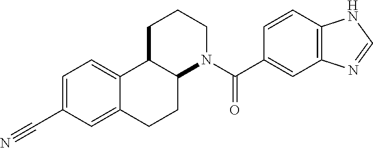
C12C(CCCN1C(C1=CC3=C(C=C1)NC=N3)=O)C1=CC=C(C#N)C=C1CC2
